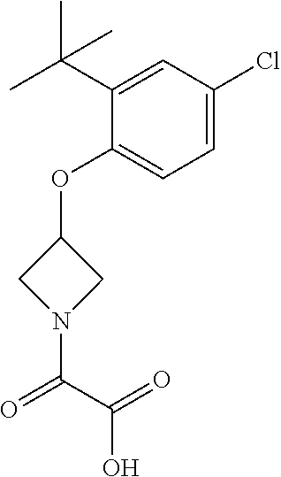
C1(OC2CN(C(C(=O)O)=O)C2)=CC=C(Cl)C=C1C(C)(C)C
